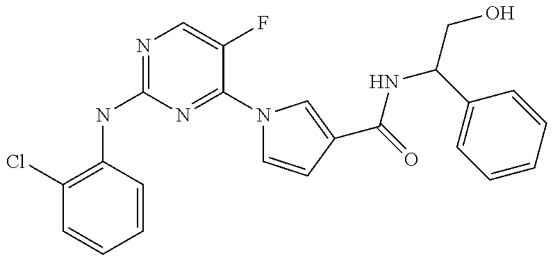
C1(Cl)=C(NC2=NC=C(F)C(N3C=CC(C(=O)NC(CO)C4=CC=CC=C4)=C3)=N2)C=CC=C1
